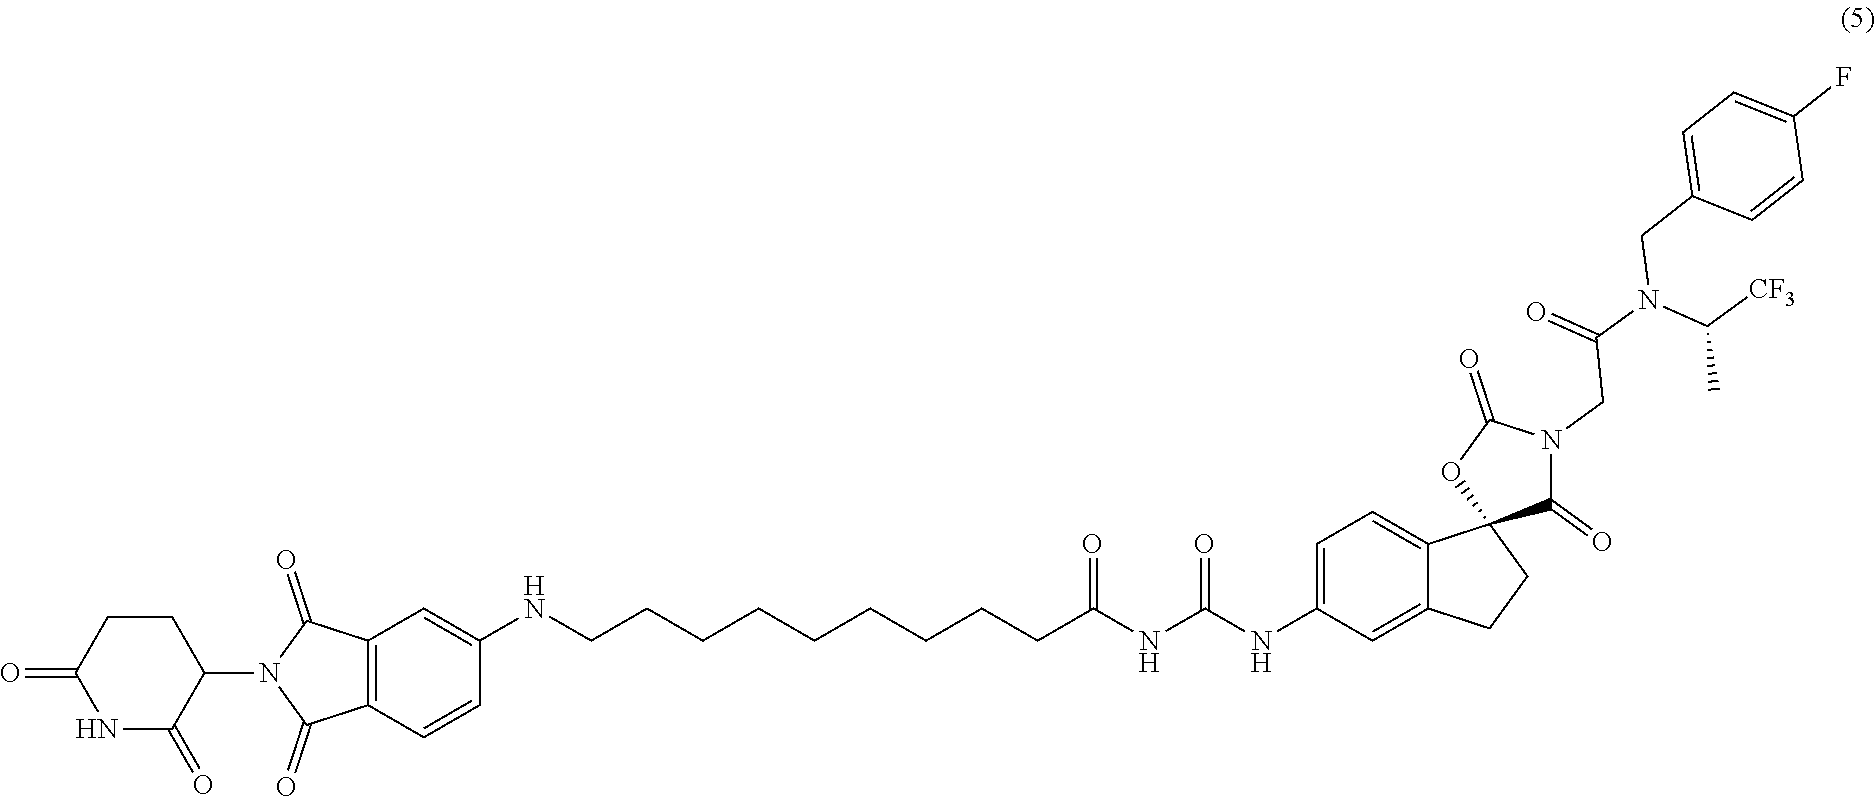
C1(NCCCCCCCCCC(NC(NC2=CC=C3C(=C2)CCC32C(=O)N(CC(N(C([CF3])C)CC3=CC=C(F)C=C3)=O)C(=O)O2)=O)=O)=CC2=C(C=C1)C(=O)N(C1CCC(=O)NC1=O)C2=O
